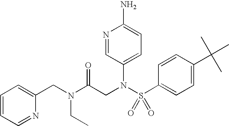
C1=CC=NC(CN(CC)C(CN(S(C2=CC=C(C(C)(C)C)C=C2)(=O)=O)C2=CC=C(N)N=C2)=O)=C1
